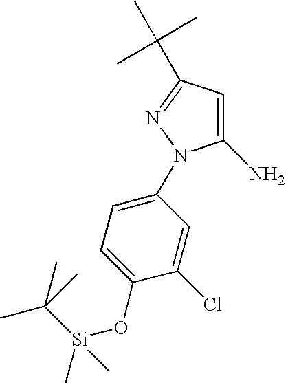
C1(N)=CC(C(C)(C)C)=NN1C1=CC=C(O[Si](C)(C)C(C)(C)C)C(Cl)=C1
